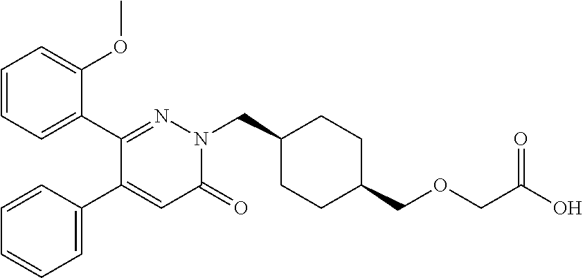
C1=CC=C(C2=NN(CC3CCC(COCC(O)=O)CC3)C(=O)C=C2C2=CC=CC=C2)C(OC)=C1
